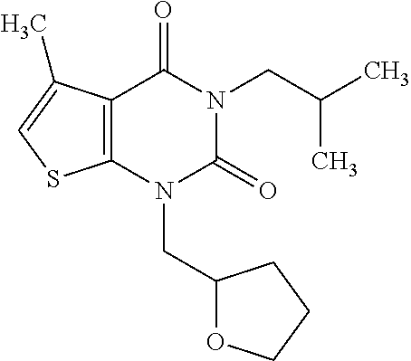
C12=C(N(CC3OCCC3)C(=O)N(CC(C)C)C1=O)SC=C2C
